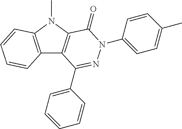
C12=C(N(C)C3=C1C(C1=CC=CC=C1)=NN(C1=CC=C(C)C=C1)C3=O)C=CC=C2
